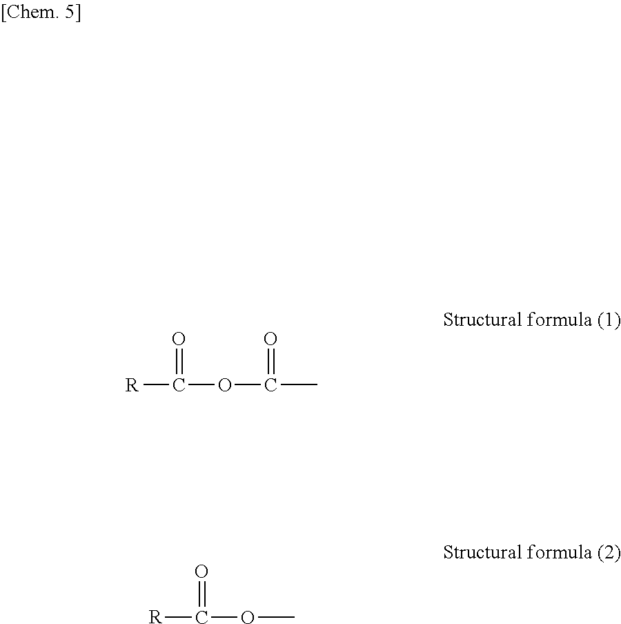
[R]C(=O)OC(=O)C.[R]C(=O)OC
